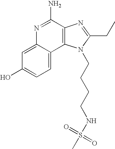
N1=C(N)C2=C(C3=CC=C(O)C=C13)N(CCCCNS(C)(=O)=O)C(CC)=N2
